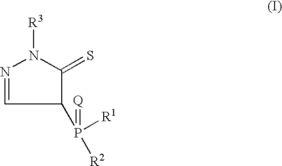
N1=CC(P([R2])([R1])=[Q])C(=S)N1[R3]
